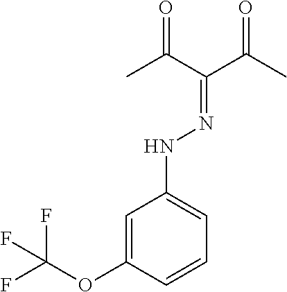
C1=C(OC(F)(F)F)C=CC=C1NN=C(C(C)=O)C(C)=O
